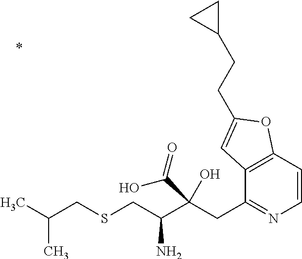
C12=C(C=CN=C1CC(C(CSCC(C)C)N)(O)C(=O)O)OC(CCC1CC1)=C2
